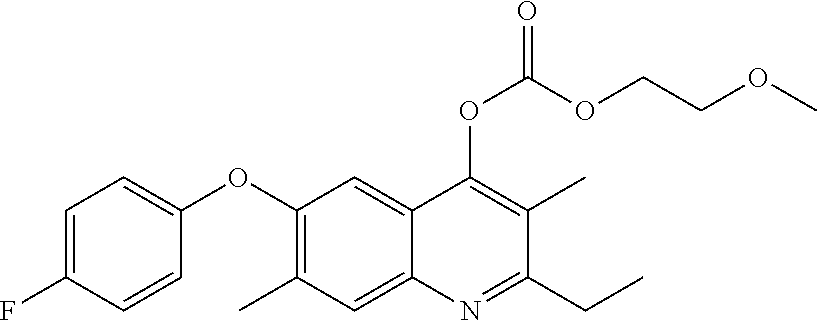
C1=C(F)C=CC(OC2=C(C)C=C3C(=C2)C(OC(OCCOC)=O)=C(C)C(CC)=N3)=C1
